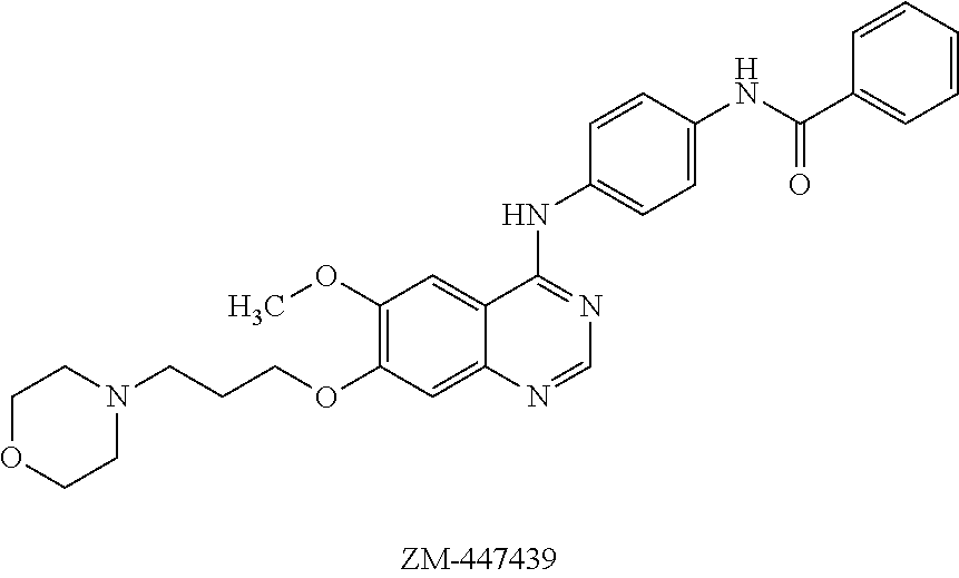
C1OCCN(CCCOC2=C(OC)C=C3C(=C2)N=CN=C3NC2=CC=C(NC(C3=CC=CC=C3)=O)C=C2)C1
